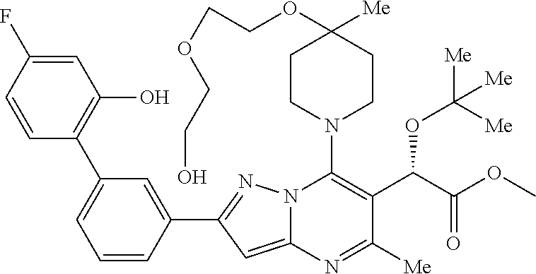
C1CN(C2=C(C(C(OC)=O)OC([Me])([Me])[Me])C([Me])=NC3=CC(C4=CC(C5=C(O)C=C(F)C=C5)=CC=C4)=NN23)CCC1([Me])OCCOCCO
